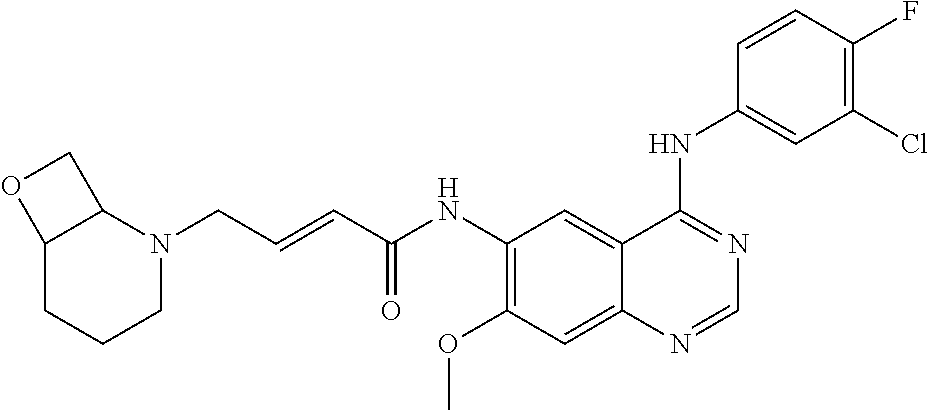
N1(CC=CC(NC2=C(OC)C=C3C(=C2)C(NC2=CC(Cl)=C(F)C=C2)=NC=N3)=O)C2C(CCC1)OC2
